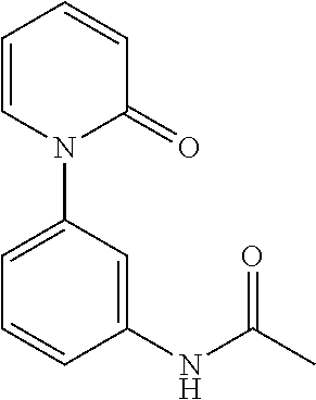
C1=CC=CC(=O)N1C1=CC=CC(NC(C)=O)=C1
